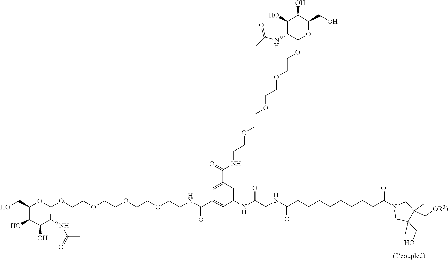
C(O)C1(C)CN(C(CCCCCCCCC(NCC(NC2=CC(C(NCCOCCOCCOCCOC3C(NC(C)=O)C(O)C(O)C(CO)O3)=O)=CC(C(=O)NCCOCCOCCOCCOC3OC(CO)C(O)C(O)C3NC(C)=O)=C2)=O)=O)=O)CC1(C)C[OR3)]
